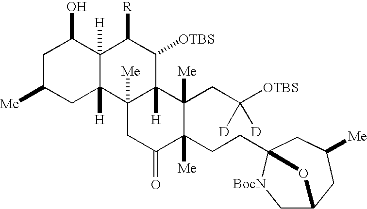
C1C([Me])CC2([H])C([H])(C1O)C([R])C([OTBS])C1([H])C2([Me])CC(=O)C(CCC23CC([Me])CC(C[BocN]2)O3)([Me])C1(CC([OTBS])([D])[D])[Me]
